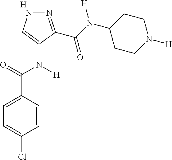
[H].C1=CC(C(=O)N(C2=CNN=C2C(N(C2CCN([H])CC2)[H])=O)[H])=CC=C1Cl
